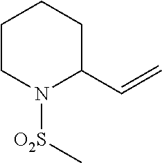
C1CN([O2S]C)C(C=C)CC1
